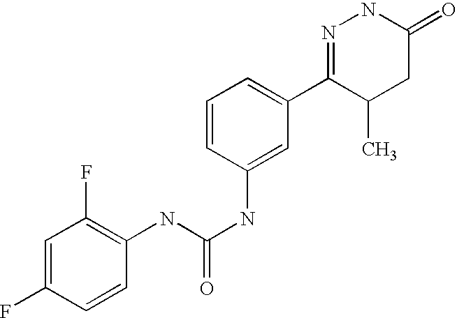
N(C(NC1=CC(C2=NNC(=O)CC2C)=CC=C1)=O)C1=C(F)C=C(F)C=C1
